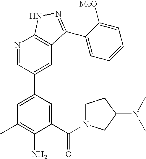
N1=CC(C2=CC(C)=C(N)C(C(=O)N3CCC(N(C)C)C3)=C2)=CC2=C1NN=C2C1=CC=CC=C1[MeO]
